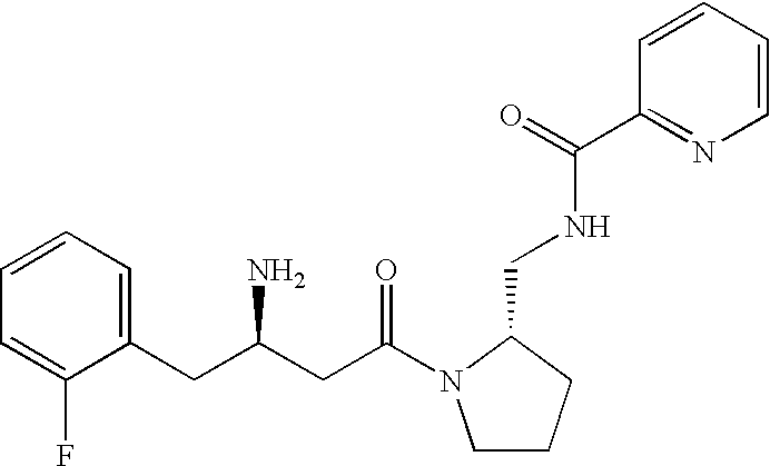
C1=CC=C(CC(N)CC(=O)N2CCCC2CNC(=O)C2=NC=CC=C2)C(F)=C1
